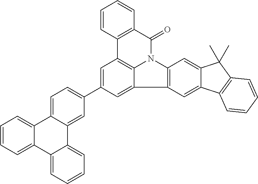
C1=CC=C2C(=C1)C1=CC=C(C3=CC4=C5C(=C3)C3=C(N5C(=O)C5=C4C=CC=C5)C=C4C(=C3)C3=C(C4(C)C)C=CC=C3)C=C1C1=CC=CC=C21
